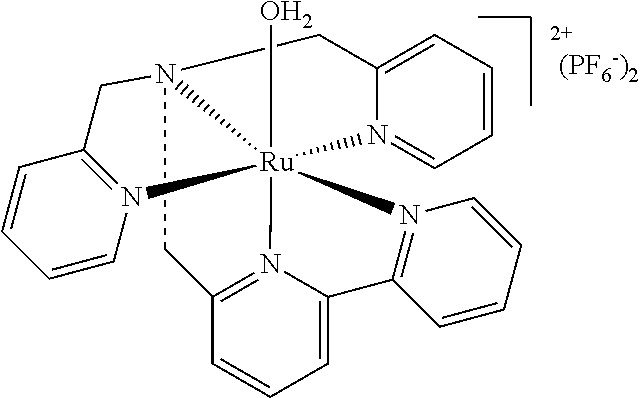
C1N23CC4=N(C=CC=C4)[Ru]24(O)(N2=C1C=CC=C2C1=N4C=CC=C1)N1=CC=CC=C1C3.[2+].[(PF6-)2]
